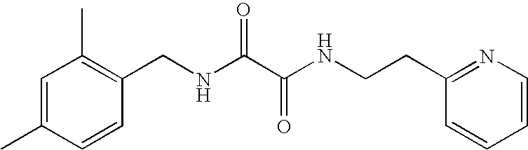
C1=CC(C)=CC(C)=C1CNC(C(NCCC1=NC=CC=C1)=O)=O
